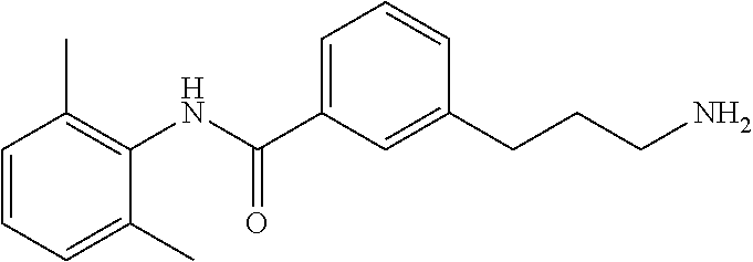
C1=C(C(NC2=C(C)C=CC=C2C)=O)C=C(CCCN)C=C1
